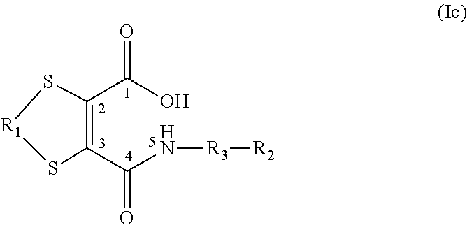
C1(C(O)=O)=C(C(N[R3][R2])=O)S[R1]S1
